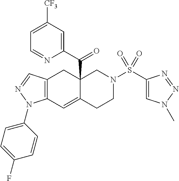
C12=C(C=NN1C1=CC=C(F)C=C1)CC1(C(=O)C3=CC([CF3])=CC=N3)C(=C2)CCN(S(=O)(=O)C2=CN(C)N=N2)C1
